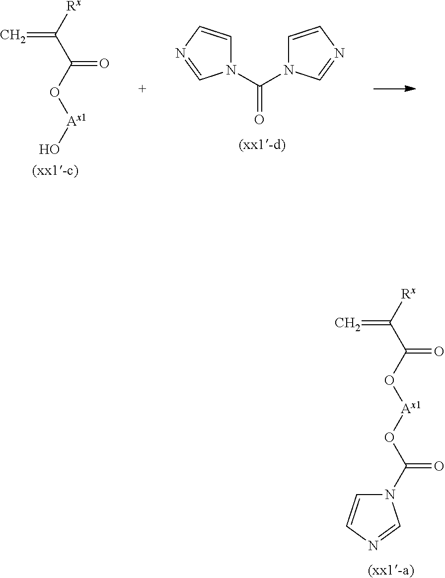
C(C(O[Ax1]OC(N1C=CN=C1)=O)=O)([Rx])=C.C(C(O[Ax1]O)=O)([Rx])=C.C1=CN=CN1C(N1C=CN=C1)=O
